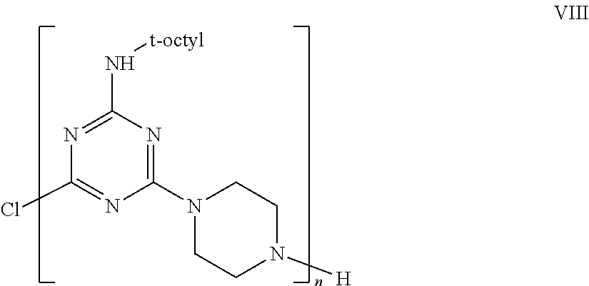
C1(N2CCN([H])CC2)=NC(N[t-octyl])=NC(Cl)=N1
